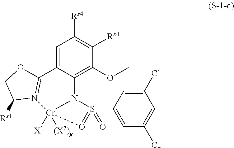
C1=C2C(=C(OC)C([Rs4])=C1[Rs4])N1[Cr]([X1])([(X2)g])(N3=C2OCC3[Rs1])O=S1(C1=CC(Cl)=CC(Cl)=C1)=O
